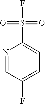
N1=CC(F)=CC=C1S(=O)(=O)F
